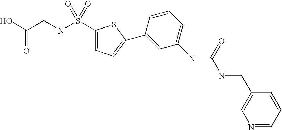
OC(CNS(C1=CC=C(C2=CC(NC(NCC3=CN=CC=C3)=O)=CC=C2)S1)(=O)=O)=O
